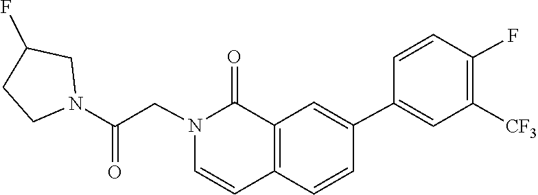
C1=CC(F)=C([CF3])C=C1C1=CC2=C(C=C1)C=CN(CC(N1CCC(F)C1)=O)C2=O
